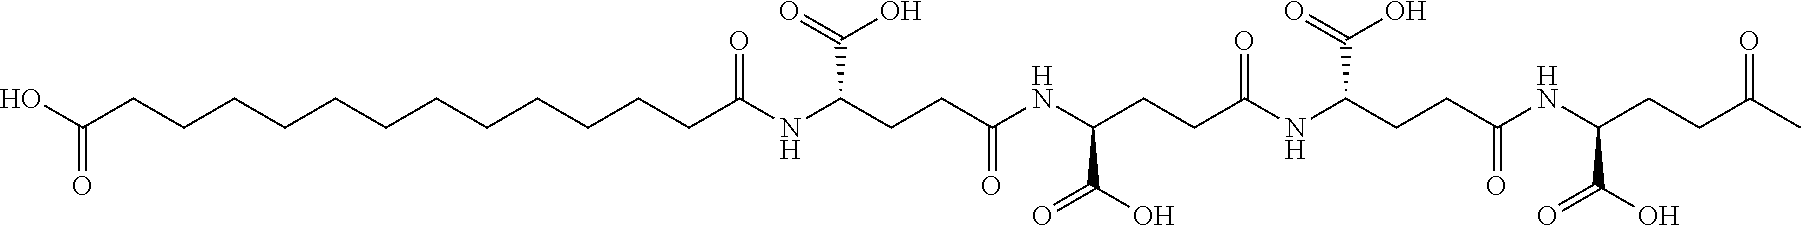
C(CCCCCCCCCCCCC(NC(CCC(NC(C(O)=O)CCC(NC(CCC(NC(CCC(C)=O)C(O)=O)=O)C(=O)O)=O)=O)C(=O)O)=O)(O)=O
